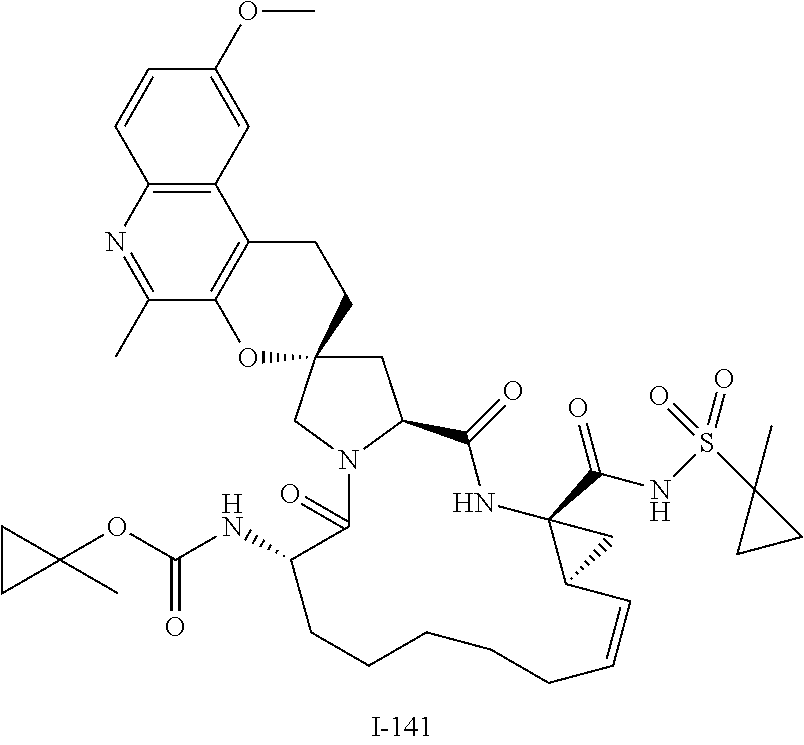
C1=CC2=C(C=C1OC)C1=C(C(C)=N2)OC2(CC1)CC1N(C2)C(=O)C(NC(OC2(C)CC2)=O)CCCCCC=CC2C(C(=O)NS(=O)(C3(C)CC3)=O)(NC1=O)C2
